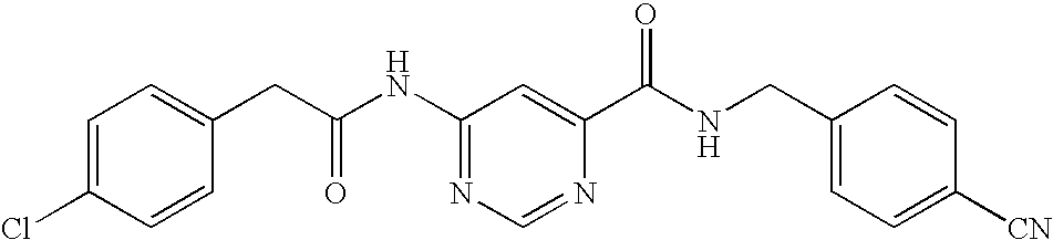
C1=C(Cl)C=CC(CC(NC2=NC=NC(C(NCC3=CC=C([CN])C=C3)=O)=C2)=O)=C1
